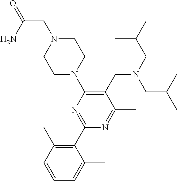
C1N(CC(=O)N)CCN(C2=C(CN(CC(C)C)CC(C)C)C(C)=NC(C3=C(C)C=CC=C3C)=N2)C1
